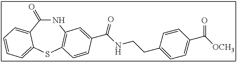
C1(=O)NC2=C(SC3=CC=CC=C13)C=CC(C(NCCC1=CC=C(C([OCH3])=O)C=C1)=O)=C2
